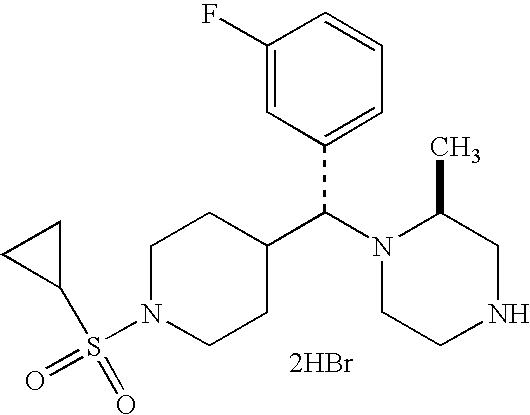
C1(F)=CC(C(N2CCNCC2C)C2CCN(S(C3CC3)(=O)=O)CC2)=CC=C1.[2HBr]
